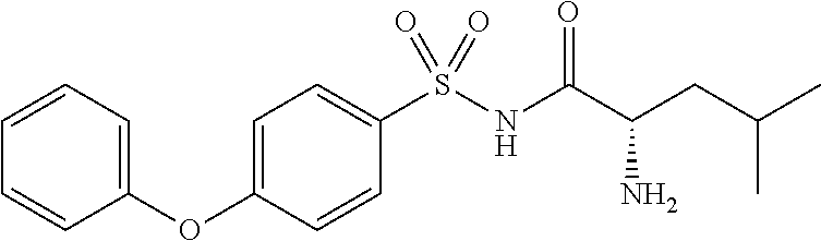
C1=C(OC2=CC=CC=C2)C=CC(S(NC(C(CC(C)C)N)=O)(=O)=O)=C1
